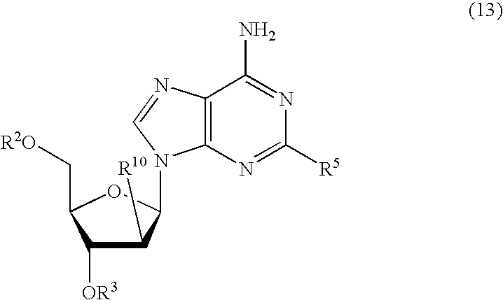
C1([OR3])C([R10])C(N2C3=C(N=C2)C(N)=NC([R5])=N3)OC1C[R2O]
